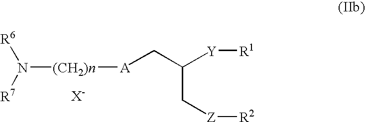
[A](CC(C[Z][R2])[Y][R1])[(CH2)n]N([R6])[R7]
